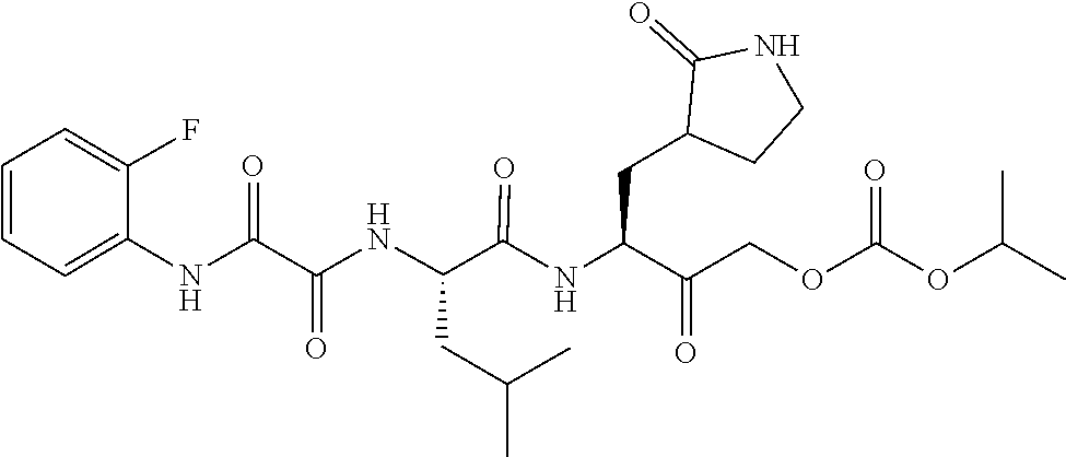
C(C(=O)COC(OC(C)C)=O)(CC1CCNC1=O)NC(C(NC(C(NC1=CC=CC=C1F)=O)=O)CC(C)C)=O
